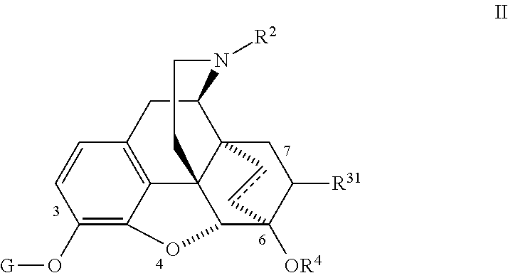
C12=C3C=CC(O[G])=C1OC1C24C2(C(C3)N([R2])CC4)CC([R31])C1([OR4])cc2
